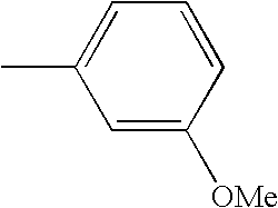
C1=C([OMe])C=CC=C1C
